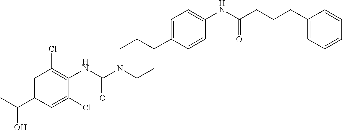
C1=C(C(C)O)C=C(Cl)C(NC(N2CCC(C3=CC=C(NC(CCCC4=CC=CC=C4)=O)C=C3)CC2)=O)=C1Cl
